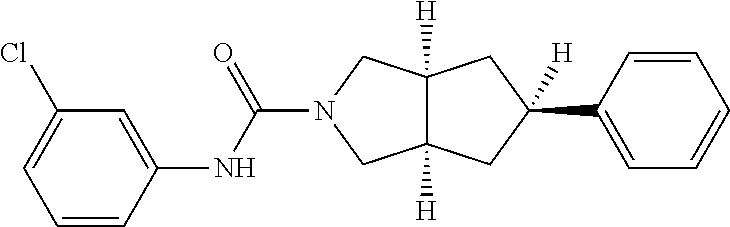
C12([H])C([H])(CC(C3=CC=CC=C3)([H])C1)CN(C(=O)NC1=CC(Cl)=CC=C1)C2
